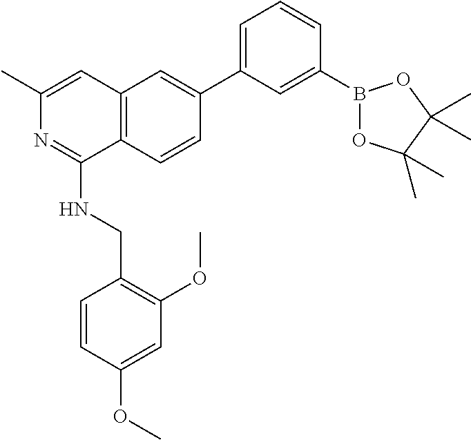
C1=C(C2=CC3=C(C(NCC4=C(OC)C=C(OC)C=C4)=NC(C)=C3)C=C2)C=C(B2OC(C)(C)C(C)(C)O2)C=C1
